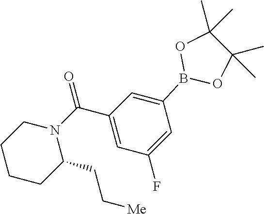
C1=C(B2OC(C)(C)C(C)(C)O2)C=C(F)C=C1C(N1C(CC[Me])CCCC1)=O
